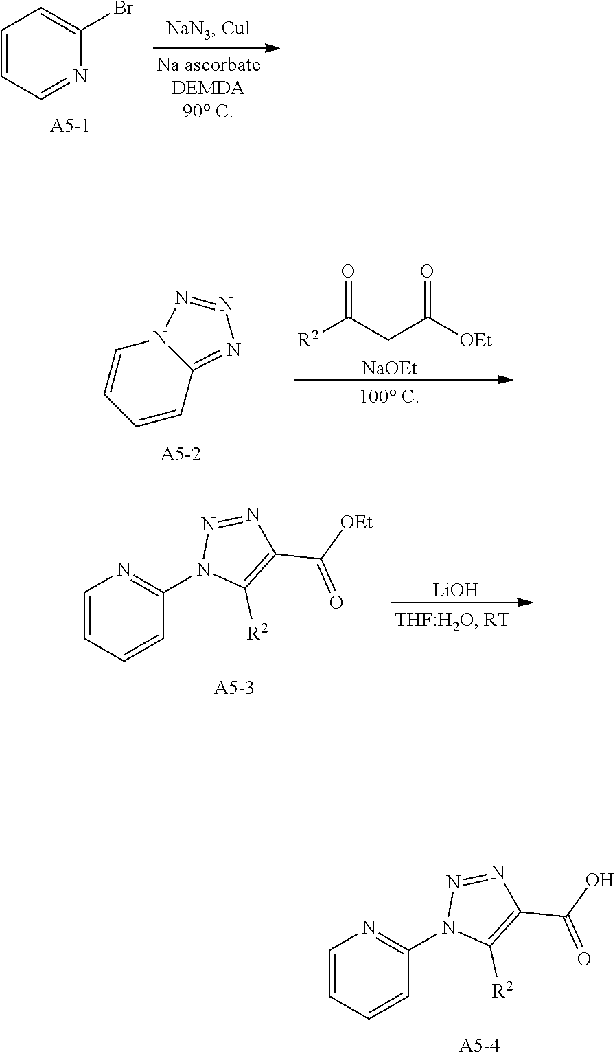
C1=CC=NC(Br)=C1.[LiOH].C1=CC=CC(N2C([R2])=C(C(=O)[OEt])N=N2)=N1.C1=CC=CC(N2C([R2])=C(C(=O)O)N=N2)=N1.C(C([OEt])=O)C([R2])=O.C1=CC=CC2=NN=NN12.[NaOEt]
